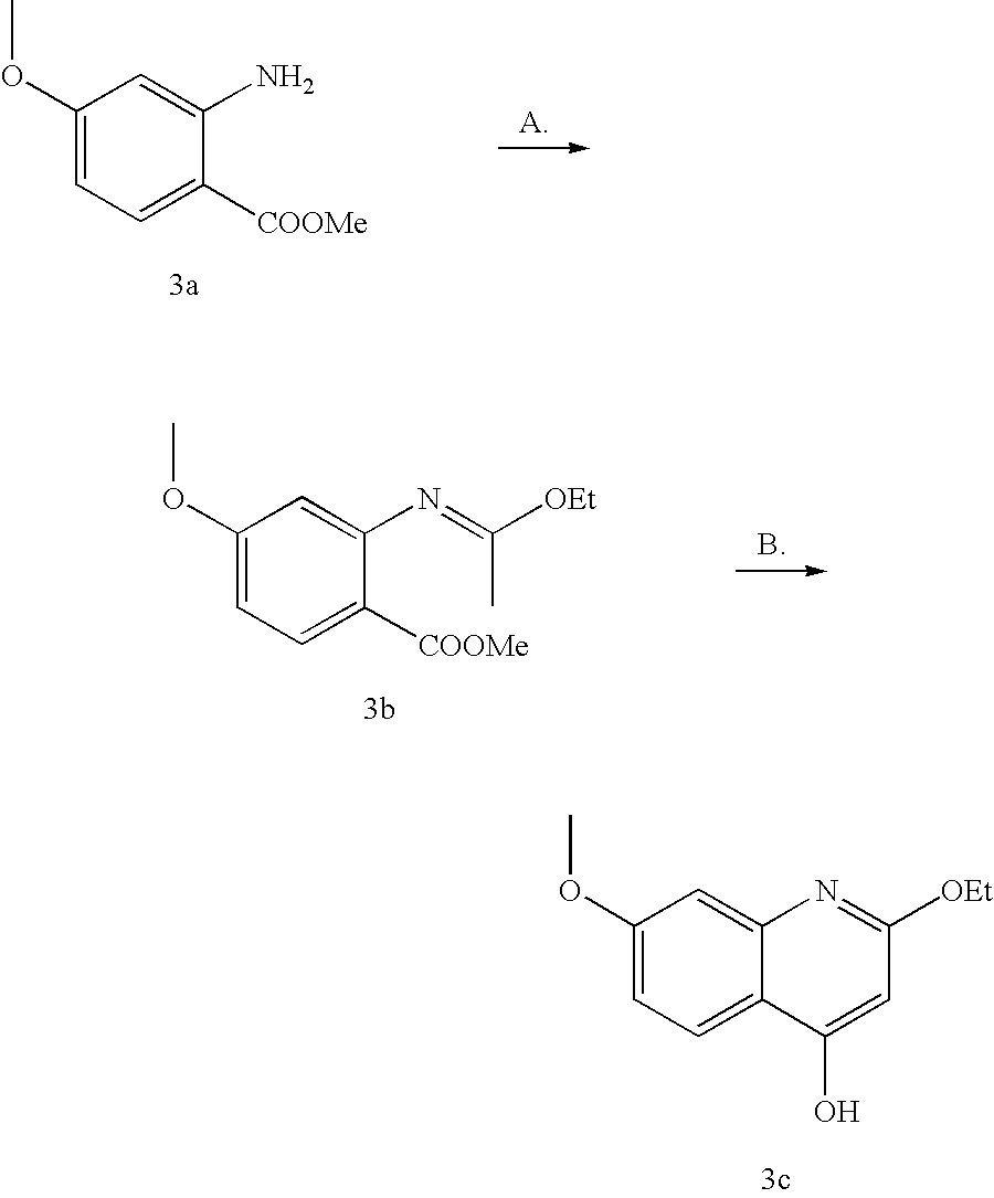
[A].C1(OC)=CC=C([COOMe])C(N)=C1.B.C1(OC)=CC=C([COOMe])C(N=C(C)[OEt])=C1.C1(OC)=CC=C2C(=C1)N=C([OEt])C=C2O
